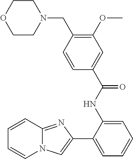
C1(C2=CC=CC=C2NC(C2=CC(OC)=C(CN3CCOCC3)C=C2)=O)=CN2C(=N1)C=CC=C2
